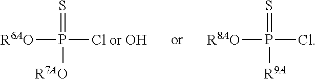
[R6AO]P([Cl or OH])(=S)[R7AO].[R8AO]P(Cl)(=S)[R9A]
